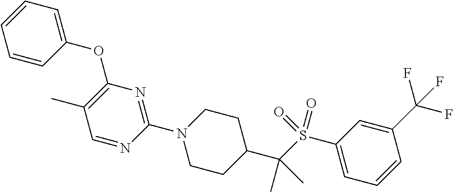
N1(C2=NC(OC3=CC=CC=C3)=C(C)C=N2)CCC(C(S(C2=CC=CC(C(F)(F)F)=C2)(=O)=O)(C)C)CC1
